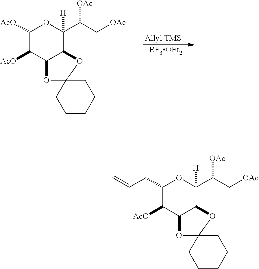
C1([AcO])C([AcO])C2C(C([H])(C(C[OAc])[OAc])O1)OC1(O2)CCCCC1.[Allyl TMS].[BF3OEt2].C1(CC=C)C([AcO])C2C(C([H])(C(C[OAc])[OAc])O1)OC1(O2)CCCCC1
